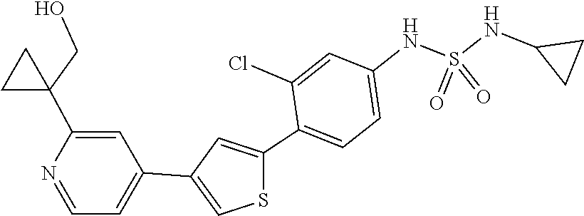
O=S(NC1CC1)(=O)NC1=CC=C(C2=CC(C3=CC=NC(C4(CO)CC4)=C3)=CS2)C(Cl)=C1
